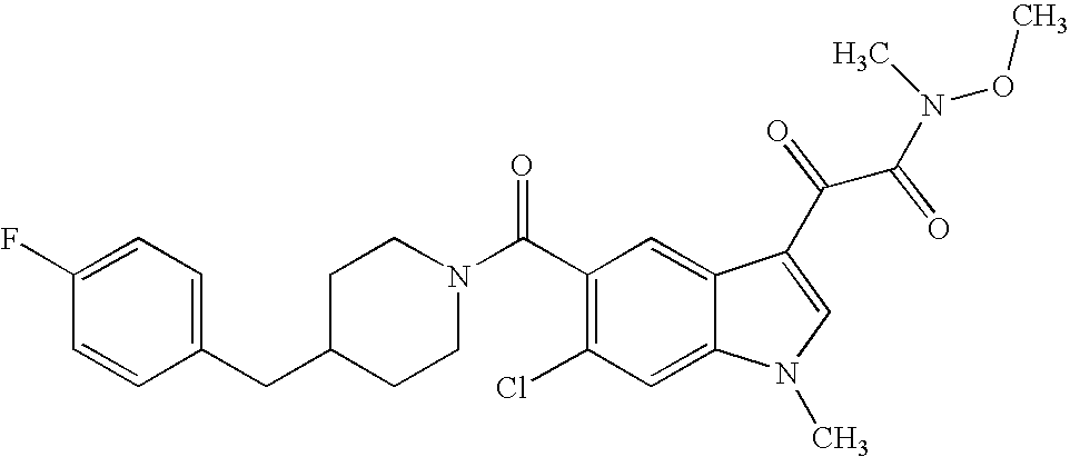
C1(F)=CC=C(CC2CCN(C(C3=C(Cl)C=C4C(=C3)C(C(C(N(OC)C)=O)=O)=CN4C)=O)CC2)C=C1
